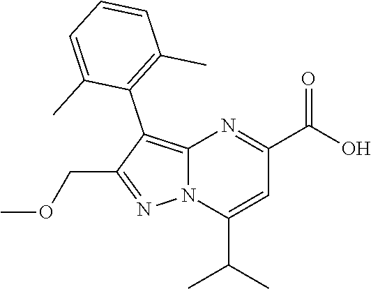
C12=C(C3=C(C)C=CC=C3C)C(COC)=NN1C(C(C)C)=CC(C(O)=O)=N2
